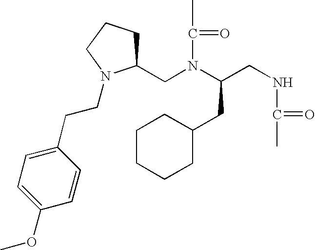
C(N(C(C)=O)C(CNC(C)=O)CC1CCCCC1)C1CCCN1CCC1=CC=C(OC)C=C1
